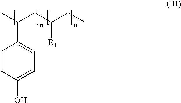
C1=CC(O)=CC=C1C(C)CC(CC)[R1]
